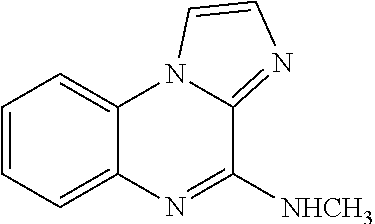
C1=CC=C2C(=C1)N1C(=NC=C1)C([NHCH3])=N2
